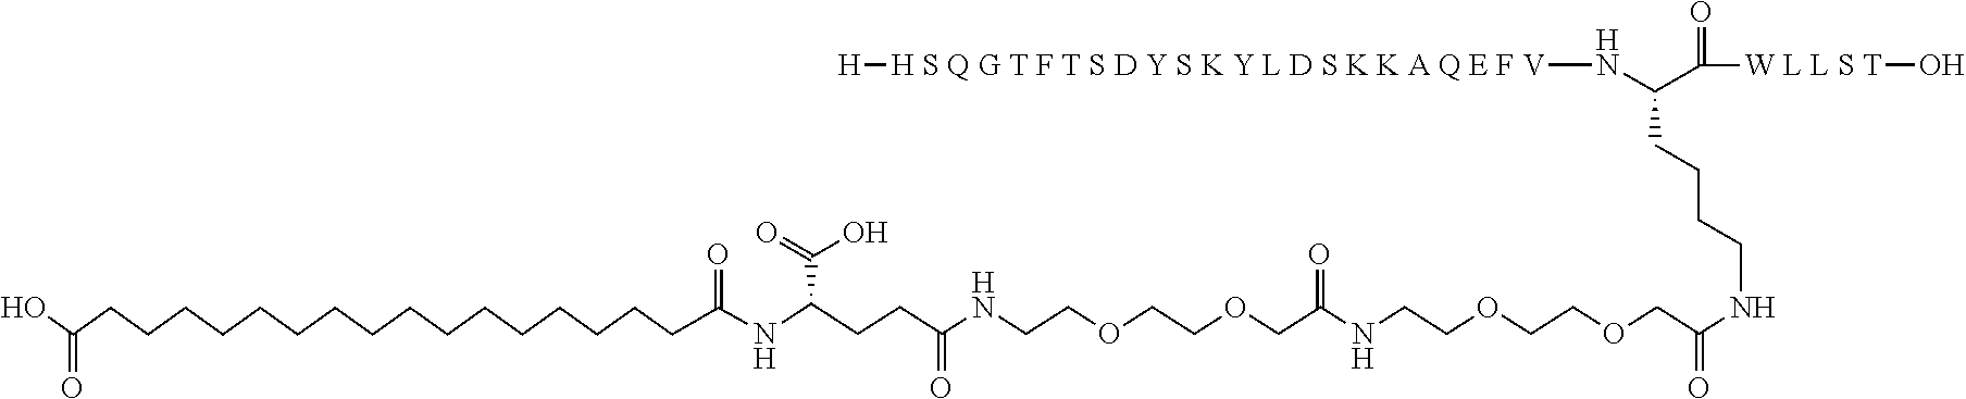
OC(CCCCCCCCCCCCCCCCC(=O)NC(CCC(NCCOCCOCC(NCCOCCOCC(NCCCCC(C([W L L S T]O)=O)N[H S Q G T F T S D Y S K Y L D S K K A Q E F V][H])=O)=O)=O)C(=O)O)=O
